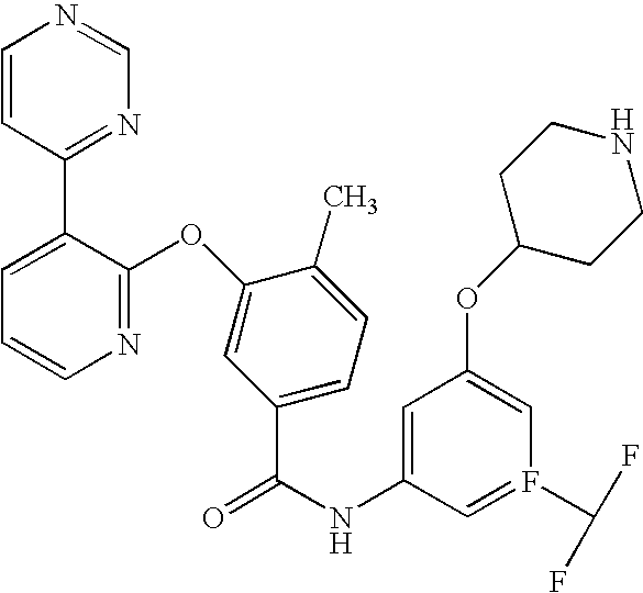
N1=C(OC2=CC(C(NC3=CC(OC4CCNCC4)=CF(C(F)F)=C3)=O)=CC=C2C)C(C2=NC=NC=C2)=CC=C1
